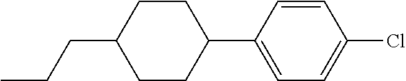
C1=CC(C2CCC(CCC)CC2)=CC=C1Cl
